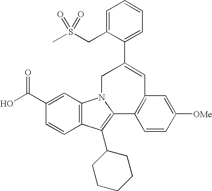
C1(C(O)=O)=CC2=C(C=C1)C(C1CCCCC1)=C1N2CC(C2=CC=CC=C2CS(C)(=O)=O)=CC2=C1C=CC([OMe])=C2
